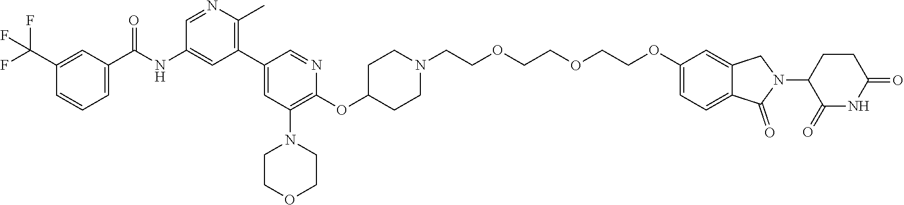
C1(C2=CC(N3CCOCC3)=C(OC3CCN(CCOCCOCCOC4=CC=C5C(=C4)CN(C4C(=O)NC(=O)CC4)C5=O)CC3)N=C2)=C(C)N=CC(NC(C2=CC=CC(C(F)(F)F)=C2)=O)=C1
